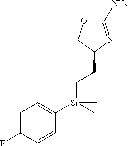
C1(N)=NC(CC[Si](C)(C2=CC=C(F)C=C2)C)CO1
